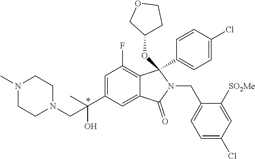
C1=C(C(C)(O)CN2CCN(C)CC2)C=C2C(=C1F)C(C1=CC=C(Cl)C=C1)(OC1CCOC1)N(CC1=CC=C(Cl)C=C1[SO2Me])C2=O
